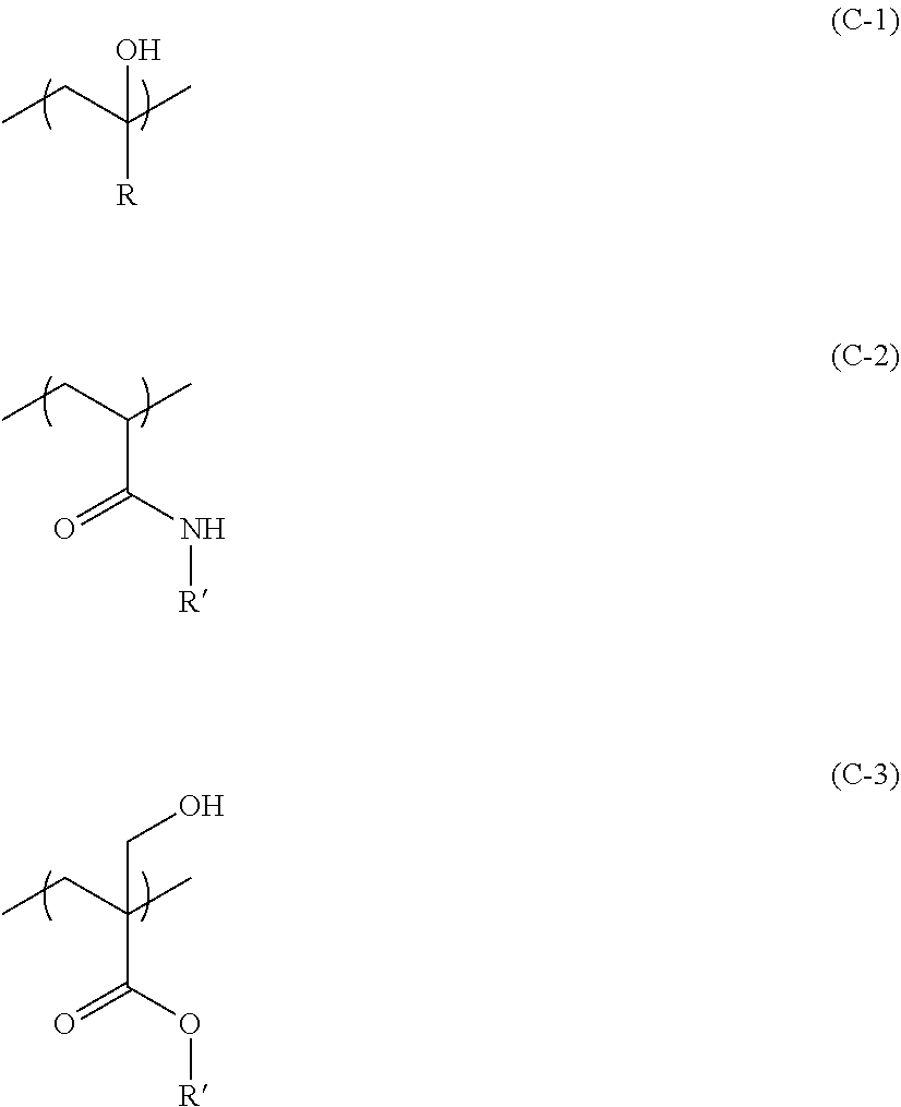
CCC(C)([R])O.CCC(C)C(N[R])=O.CCC(C)(C(O[R])=O)CO
